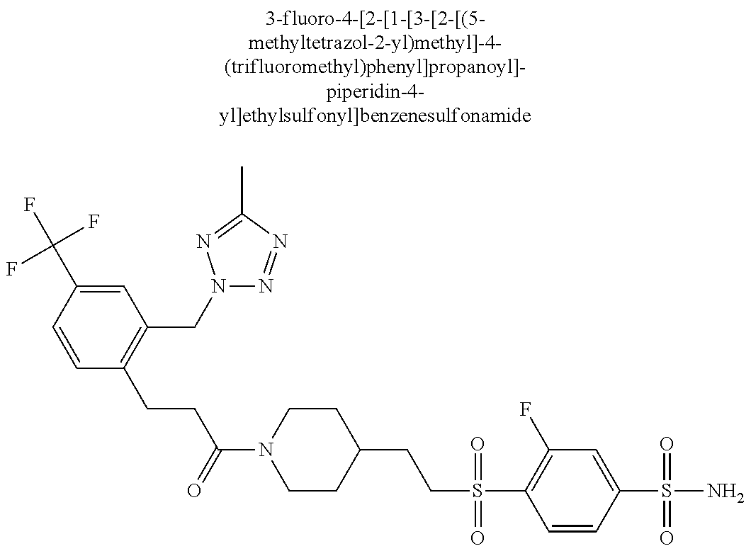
C1=CC(C(F)(F)F)=CC(CN2N=NC(C)=N2)=C1CCC(N1CCC(CCS(=O)(=O)C2=C(F)C=C(S(=O)(=O)N)C=C2)CC1)=O
